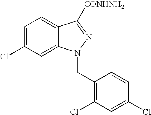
C1=C(Cl)C=C2C(=C1)C([CONHNH2])=NN2CC1=C(Cl)C=C(Cl)C=C1
